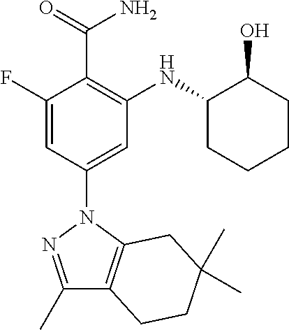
C1(F)=CC(N2N=C(C)C3=C2CC(C)(C)CC3)=CC(NC2CCCCC2O)=C1C(=O)N
